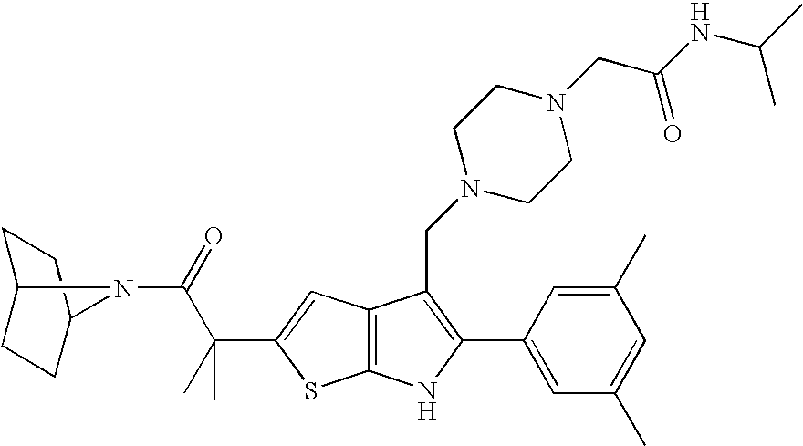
C1C2CCC(C1)N2C(=O)C(C)(C1=CC2=C(S1)NC(C1=CC(C)=CC(C)=C1)=C2CN1CCN(CC(NC(C)C)=O)CC1)C
